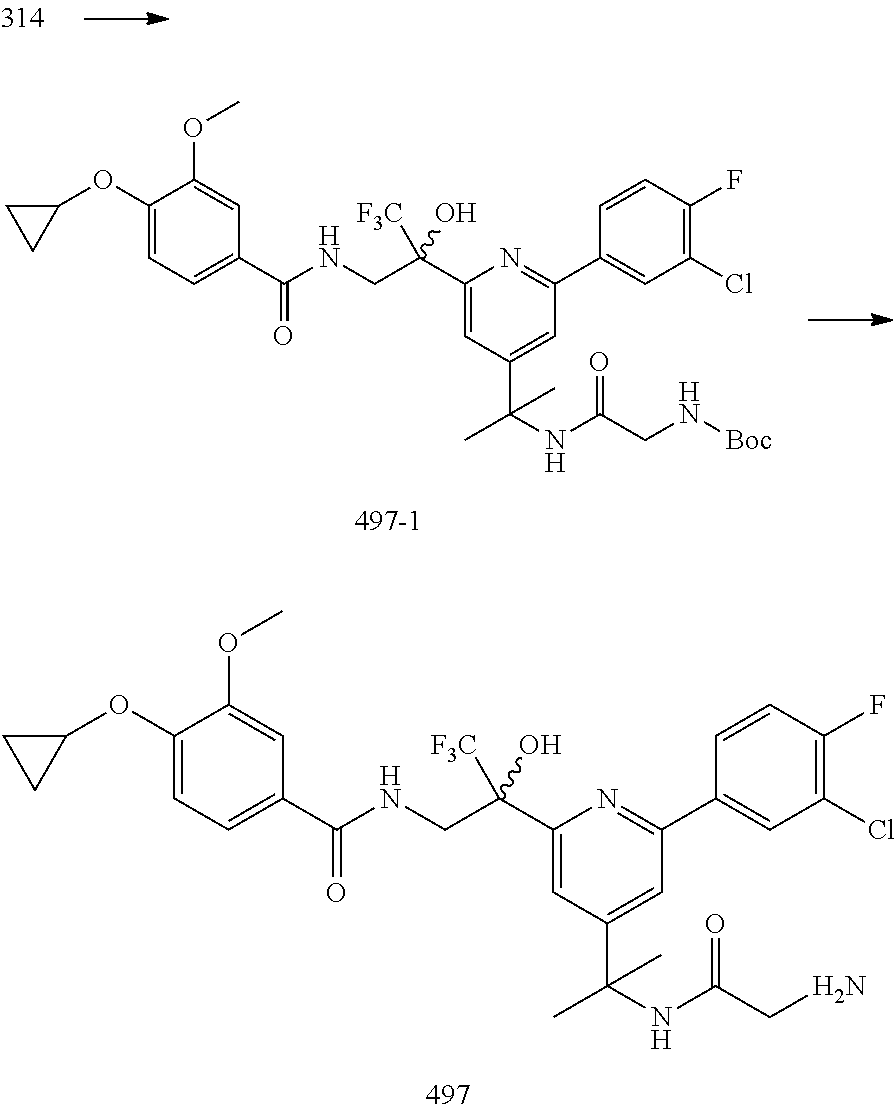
C1(C(CNC(C2=CC=C(OC3CC3)C(OC)=C2)=O)([F3C])O)=CC(C(NC(CN)=O)(C)C)=CC(C2=CC(Cl)=C(F)C=C2)=N1.C1(C(CNC(C2=CC=C(OC3CC3)C(OC)=C2)=O)([F3C])O)=CC(C(NC(CN[Boc])=O)(C)C)=CC(C2=CC(Cl)=C(F)C=C2)=N1
